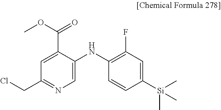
C1(CCl)=NC=C(NC2=C(F)C=C([Si](C)(C)C)C=C2)C(C(OC)=O)=C1
